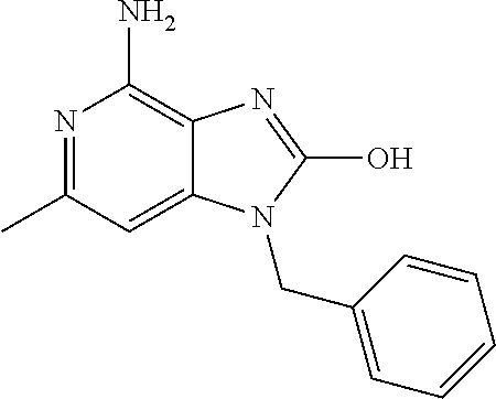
N1=C(C)C=C2C(=C1N)N=C(O)N2CC1=CC=CC=C1
